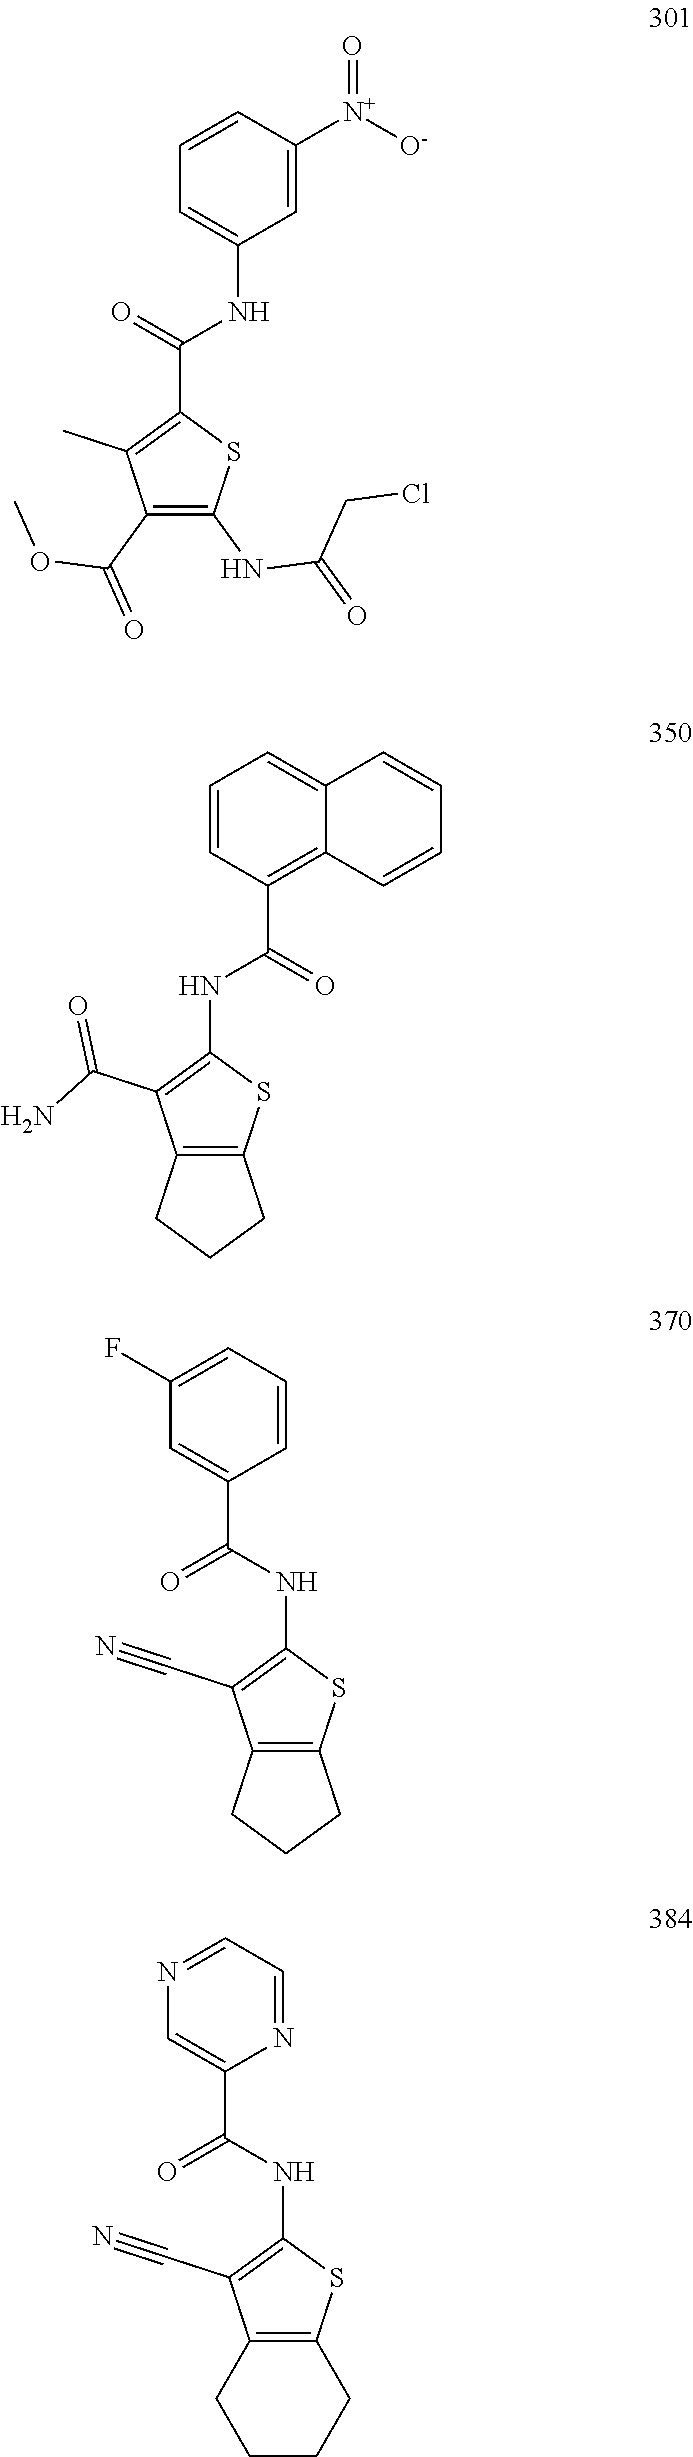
C(C1=C(C)C(C(=O)OC)=C(NC(=O)CCl)S1)(=O)NC1=CC=CC([N+]([O-])=O)=C1.C12=C(SC(NC(C3=C4C(=CC=C3)C=CC=C4)=O)=C1C(N)=O)CCC2.C12=C(SC(NC(C3=CC(F)=CC=C3)=O)=C1C#N)CCC2.C12=C(SC(NC(C3=CN=CC=N3)=O)=C1C#N)CCCC2
